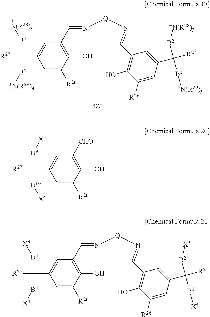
C1(C=N[Q]N=CC2=C(O)C([R26])=CC(C([R27])([B2][+N(R28)3])[B1][+N(R29)3])=C2)=C(O)C([R26])=CC(C([R27])([B3][N(R28)3])[B4][+N(R29)3])=C1.C1([CHO])=C(O)C([R26])=CC(C([R27])([B9][X3])[B10][X4])=C1.C1(C=N[Q]N=CC2=C(O)C([R26])=CC(C([R27])([B2][X3])[B1][X4])=C2)=C(O)C([R26])=CC(C([R27])([B3][X3])[B4][X4])=C1
